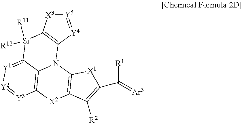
[Y5]1=[Y4]C2=C([X3]1)[Si]([R12])([R11])C1=[Y1][Y2]=[Y3]C3=C1N2C1=C([X2]3)C([R2])=C(C([R1])=[Ar3])[X1]1
